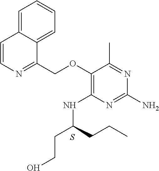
C1(N)=NC(NC(CCO)CCC)=C(OCC2=NC=CC3=CC=CC=C23)C(C)=N1.S
